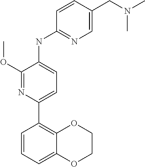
C1(OC)=NC(C2=C3C(=CC=C2)OCCO3)=CC=C1NC1=NC=C(CN(C)C)C=C1
